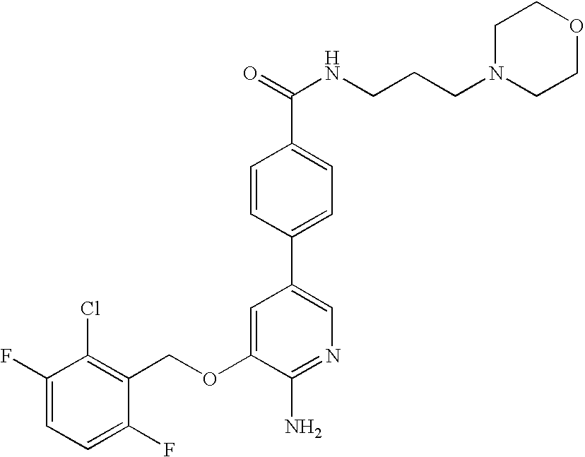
C1(F)=CC=C(F)C(COC2=CC(C3=CC=C(C(=O)NCCCN4CCOCC4)C=C3)=CN=C2N)=C1Cl
